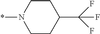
C1CN(*)CCC1C(F)(F)F
